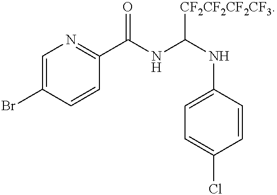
C1=C(Br)C=CC(C(NC(NC2=CC=C(Cl)C=C2)[CF2CF2CF2CF3])=O)=N1
